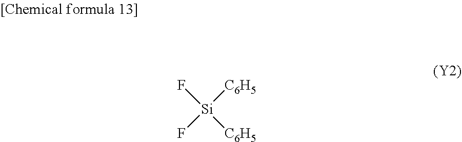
F[Si]([C6H5])([C6H5])F
